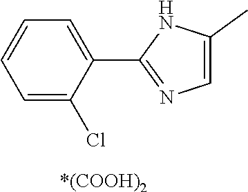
C1(C)=CN=C(C2=CC=CC=C2Cl)N1.[*(COOH)2]
